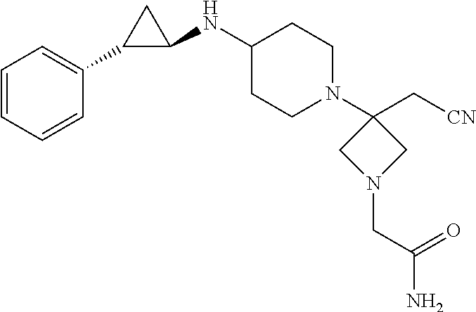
C1=CC=CC(C2C(NC3CCN(C4(C[CN])CN(CC(N)=O)C4)CC3)C2)=C1
